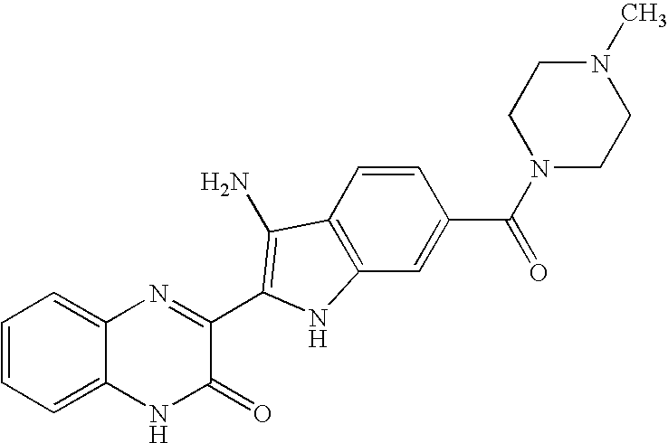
C1=C2C(=CC=C1)N=C(C1=C(N)C3=C(C=C(C(N4CCN(C)CC4)=O)C=C3)N1)C(=O)N2
